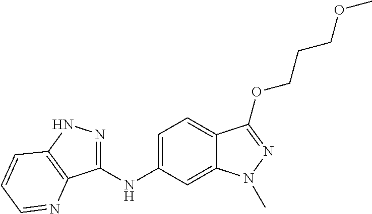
C1(NC2=CC=C3C(=C2)N(C)N=C3OCCCOC)=NNC2=C1N=CC=C2
